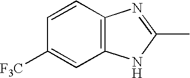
C1([F3C])=CC2=C(C=C1)N=C(C)N2
